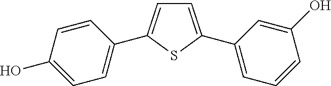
C1=C(C2=CC=CC(O)=C2)SC(C2=CC=C(O)C=C2)=C1
